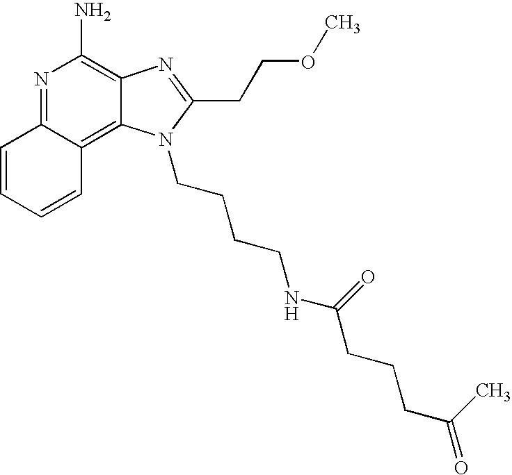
N1=C2C(=C3C(=C1N)N=C(CCOC)N3CCCCNC(=O)CCCC(=O)C)C=CC=C2
